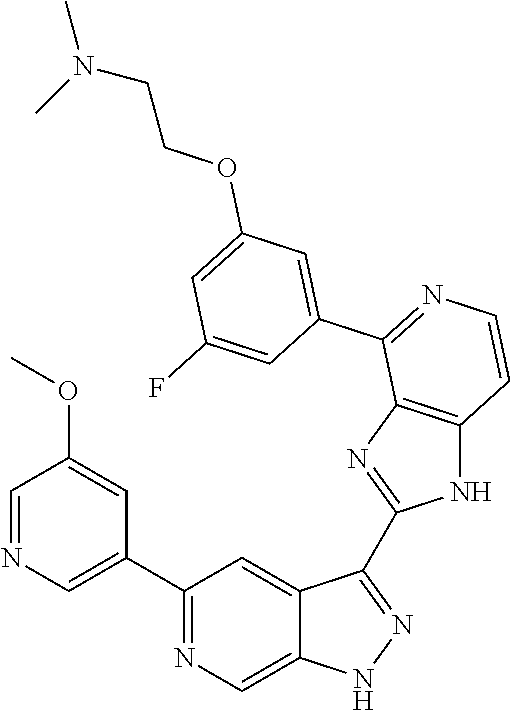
C1(C2=CN=CC(OC)=C2)=NC=C2C(=C1)C(C1=NC3=C(N1)C=CN=C3C1=CC(OCCN(C)C)=CC(F)=C1)=NN2
